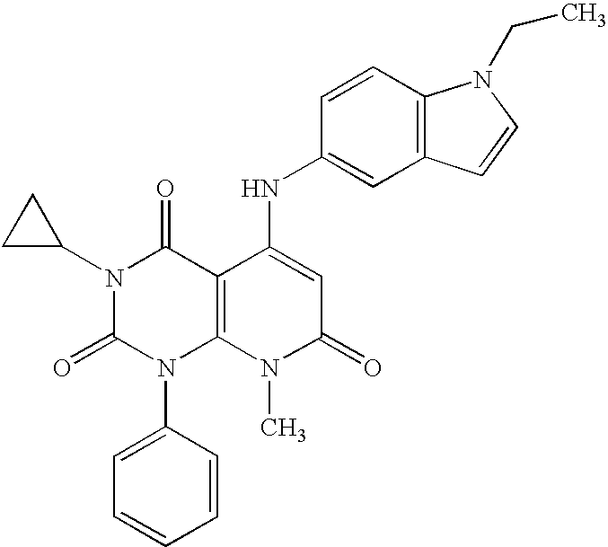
N1(C2CC2)C(=O)N(C2=CC=CC=C2)C2=C(C1=O)C(NC1=CC3=C(C=C1)N(CC)C=C3)=CC(=O)N2C
